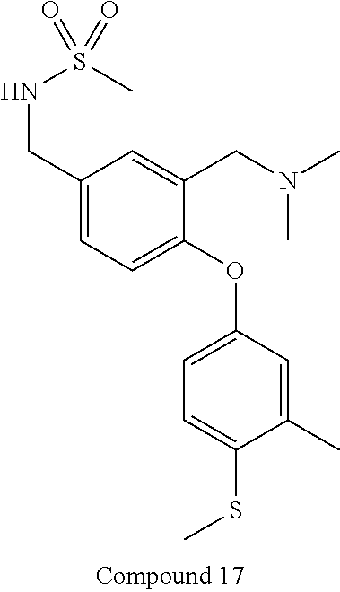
C1(CNS(=O)(=O)C)=CC=C(OC2=CC=C(SC)C(C)=C2)C(CN(C)C)=C1
